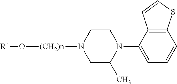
[R1]O[(CH2)n]N1CC(C)N(C2=CC=CC3=C2C=CS3)CC1
